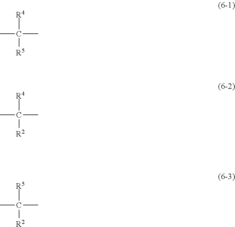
CC(C)([R4])[R5].CC(C)([R4])[R2].CC(C)([R5])[R2]
